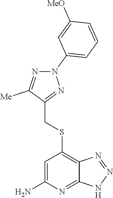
N1=C([Me])C(CSC2=C3C(=NC(N)=C2)NN=N3)=NN1C1=CC=CC([MeO])=C1
